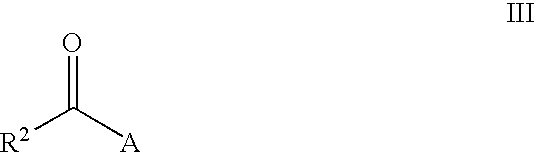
[R2]C([A])=O
